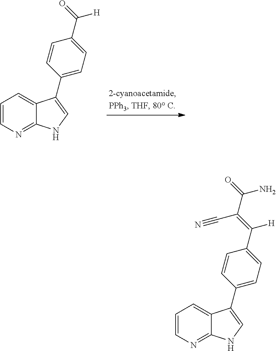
C1=CN=C2C(=C1)C(C1=CC=C(C(=O)[H])C=C1)=CN2.C1=CN=C2C(=C1)C(C1=CC=C(C(=C(C#N)C(=O)N)[H])C=C1)=CN2
